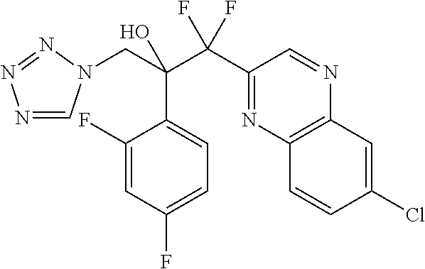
N1=CN(CC(C(C2=NC3=C(N=C2)C=C(Cl)C=C3)(F)F)(O)C2=CC=C(F)C=C2F)N=N1
